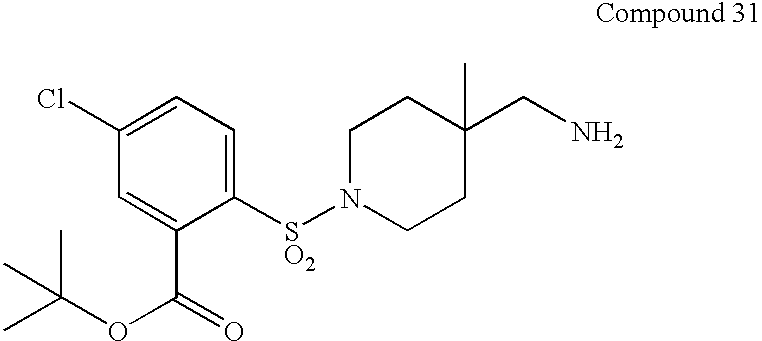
C1N([SO2]C2=CC=C(Cl)C=C2C(=O)OC(C)(C)C)CCC(CN)(C)C1
